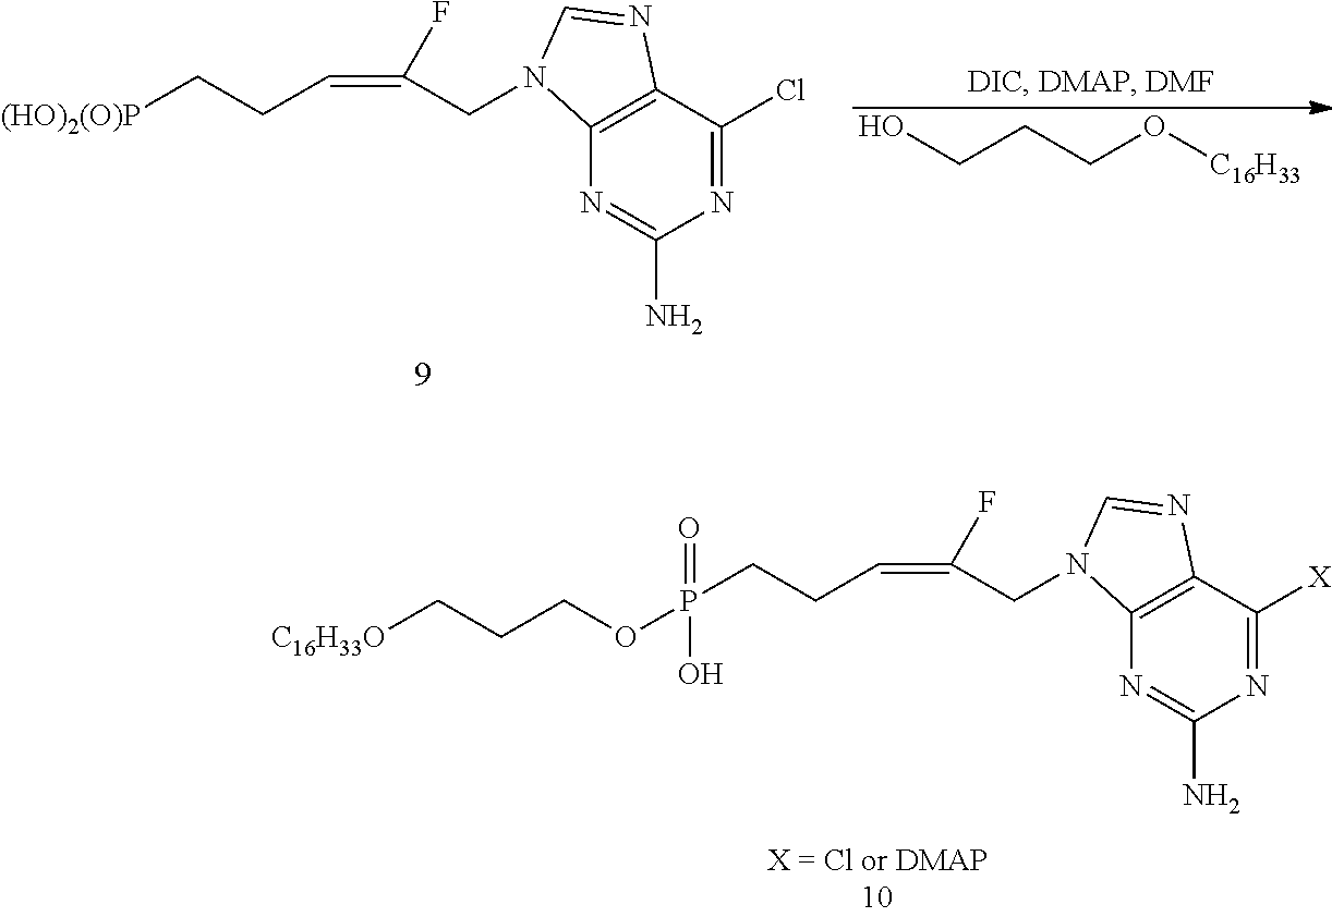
[(HO)2(O)P]CCC=C(CN1C2=C(C(Cl)=NC(N)=N2)N=C1)F.OCCCO[C16H33].P(CCC=C(CN1C2=C(C([X])=NC(N)=N2)N=C1)F)(=O)(O)OCCC[C16H33O]
